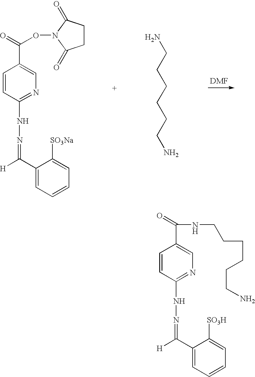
C1=CC(NN=C([H])C2=CC=CC=C2[SO3Na])=NC=C1C(=O)ON1C(=O)CCC1=O.NCCCCCCN.C1=CC(NN=C([H])C2=CC=CC=C2[SO3H])=NC=C1C(=O)NCCCCCCN
